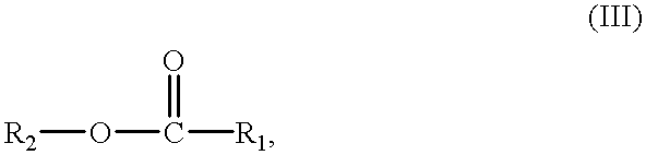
[R2]OC([R1])=O
